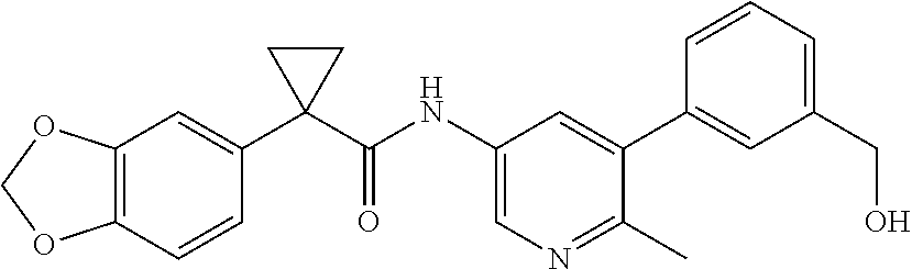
C12=C(C=CC(C3(C(=O)NC4=CN=C(C)C(C5=CC(CO)=CC=C5)=C4)CC3)=C1)OCO2
